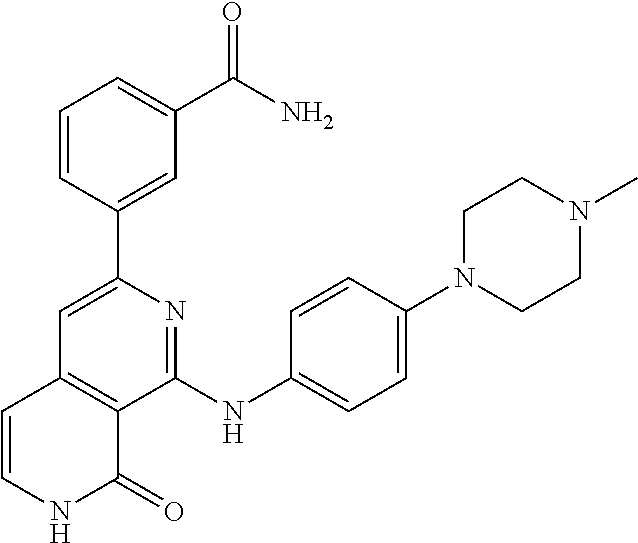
C1(C2=CC3=C(C(NC4=CC=C(N5CCN(C)CC5)C=C4)=N2)C(=O)NC=C3)=CC(C(N)=O)=CC=C1
